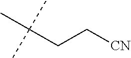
C(CC[CN])(C)(C)C
